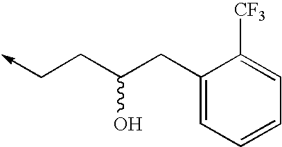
C1(CC(CC->C)O)=CC=CC=C1[CF3]
